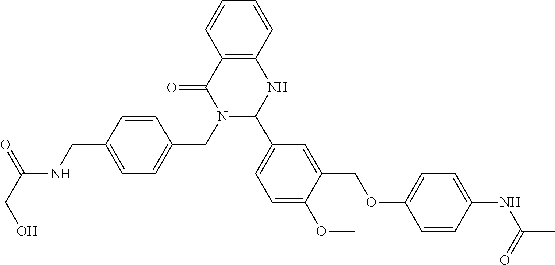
C1=C(CNC(CO)=O)C=CC(CN2C(C3=CC=C(OC)C(COC4=CC=C(NC(=O)C)C=C4)=C3)NC3=C(C2=O)C=CC=C3)=C1
